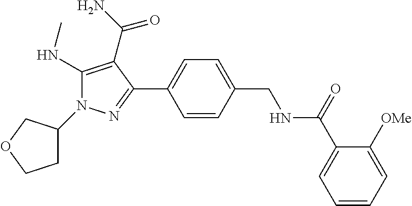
N1(C2CCOC2)C(NC)=C(C(N)=O)C(C2=CC=C(CNC(C3=CC=CC=C3[OMe])=O)C=C2)=N1
